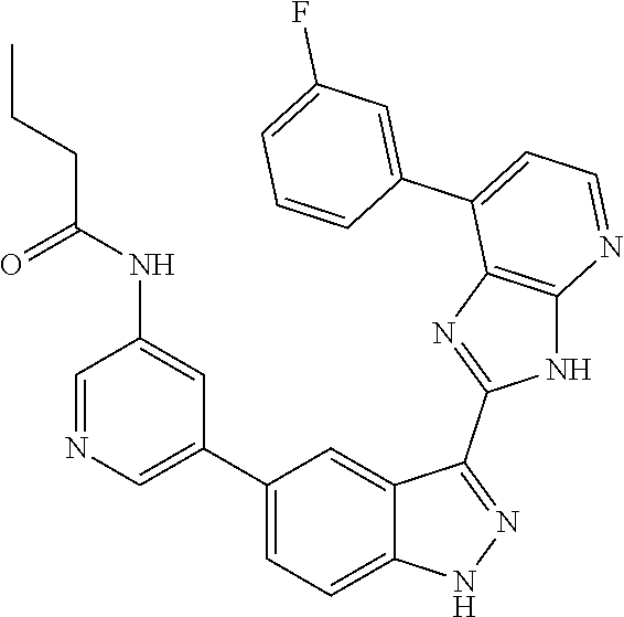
C1=NC=C(C2=CC=C3C(=C2)C(C2=NC4=C(N2)N=CC=C4C2=CC(F)=CC=C2)=NN3)C=C1NC(=O)CCC
